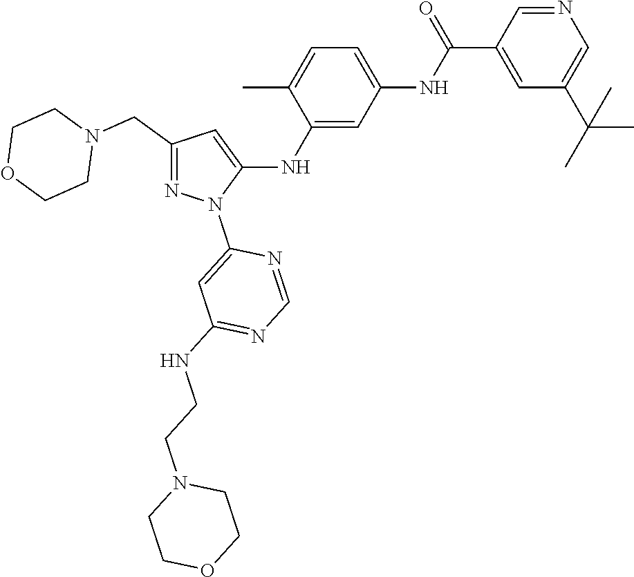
C1(CN2CCOCC2)=NN(C2=CC(NCCN3CCOCC3)=NC=N2)C(NC2=CC(NC(C3=CC(C(C)(C)C)=CN=C3)=O)=CC=C2C)=C1
